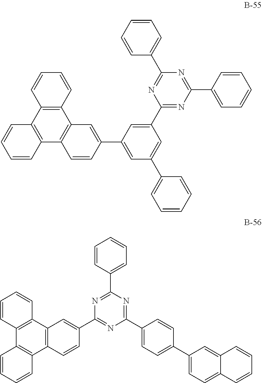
C12=C(C=CC=C1)C1=C(C3=C2C=CC=C3)C=CC(C2=CC(C3=CC=CC=C3)=CC(C3=NC(C4=CC=CC=C4)=NC(C4=CC=CC=C4)=N3)=C2)=C1.C1=CC(C2=NC(C3=CC4=C(C=C3)C3=C(C5=C4C=CC=C5)C=CC=C3)=NC(C3=CC=C(C4=CC=C5C(=C4)C=CC=C5)C=C3)=N2)=CC=C1
